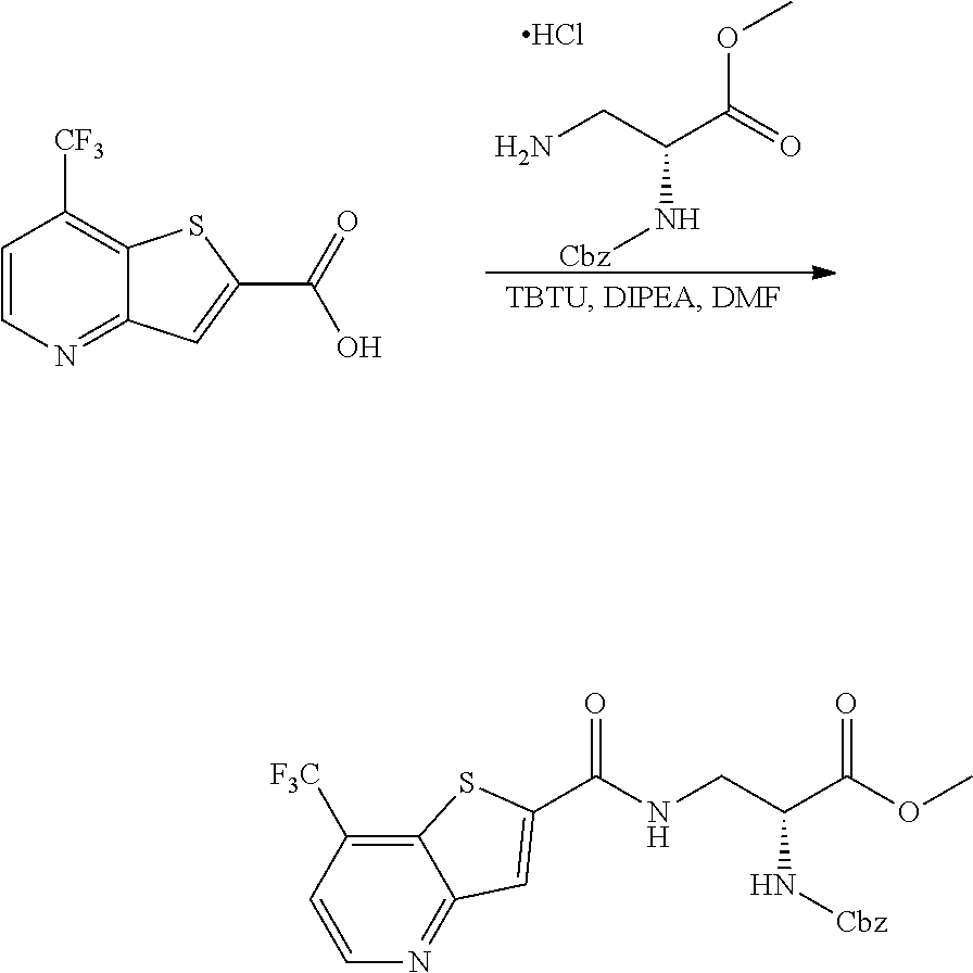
C1=CN=C2C(=C1[CF3])SC(C(=O)O)=C2.O(C(=O)C(CN)N[Cbz])C.Cl.C12=C([F3C])C=CN=C1C=C(C(NCC(C(OC)=O)N[Cbz])=O)S2
